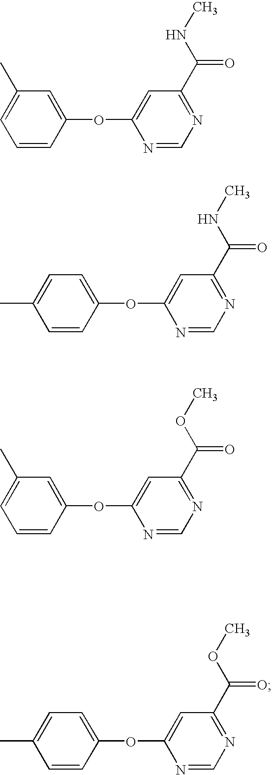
C1(C)=CC=CC(OC2=CC(C(=O)NC)=NC=N2)=C1.C1=C(C)C=CC(OC2=CC(C(=O)NC)=NC=N2)=C1.C1(C)=CC=CC(OC2=CC(C(=O)OC)=NC=N2)=C1.C1=C(C)C=CC(OC2=CC(C(=O)OC)=NC=N2)=C1
